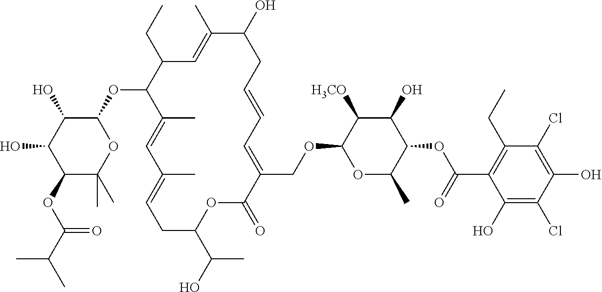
CCC1C=C(C)C(O)CC=CC=C(COC2OC(C)C(OC(=O)C3=C(CC)C(Cl)=C(O)C(Cl)=C3O)C(O)C2[H3CO])C(=O)OC(C(C)O)CC=C(C)C=C(C)C1OC1C(O)C(O)C(OC(=O)C(C)C)C(C)(C)O1
